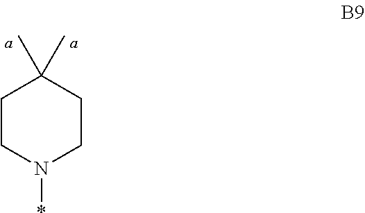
C1CN(*)CCC1(C)C
